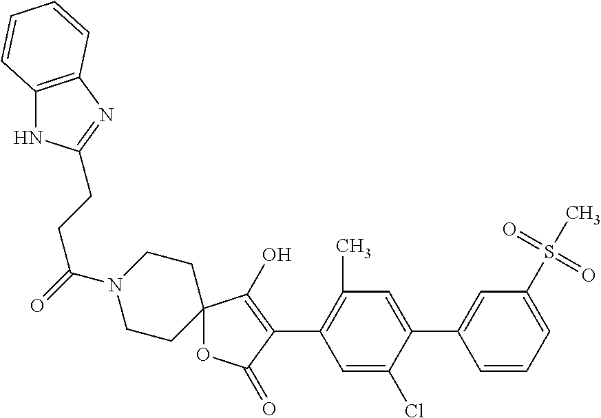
C12(OC(=O)C(C3=C(C)C=C(C4=CC(S(C)(=O)=O)=CC=C4)C(Cl)=C3)=C1O)CCN(C(=O)CCC1=NC3=C(N1)C=CC=C3)CC2
